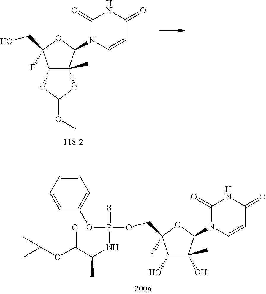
C1(O)C(C)(O)C(N2C=CC(=O)NC2=O)OC1(F)COP(OC1=CC=CC=C1)(=S)NC(C(OC(C)C)=O)C.C12C(C)(C(N3C=CC(=O)NC3=O)OC1(F)CO)OC(OC)O2
